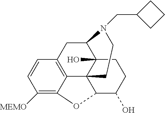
C12=C3C(=C([MEMO])C=C1)OC1C34C(O)(C(C2)N(CC2CCC2)CC4)CCC1O
